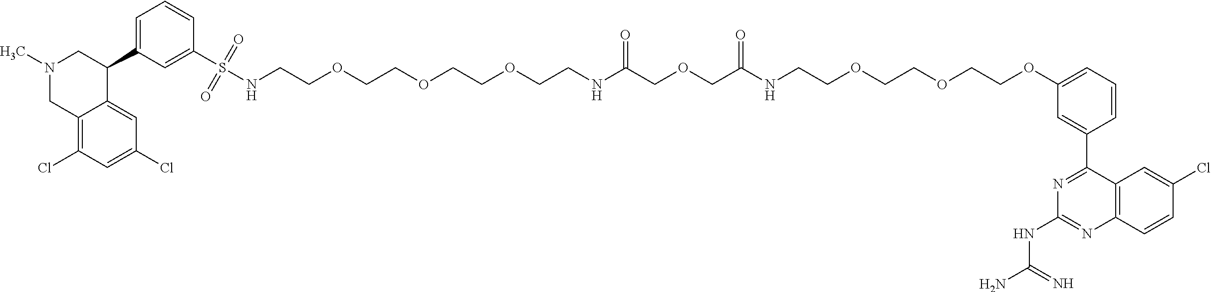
C12=C(Cl)C=C(Cl)C=C1C(C1=CC=CC(S(NCCOCCOCCOCCNC(COCC(NCCOCCOCCOC3=CC=CC(C4=NC(NC(N)=N)=NC5=C4C=C(Cl)C=C5)=C3)=O)=O)(=O)=O)=C1)CN(C)C2
